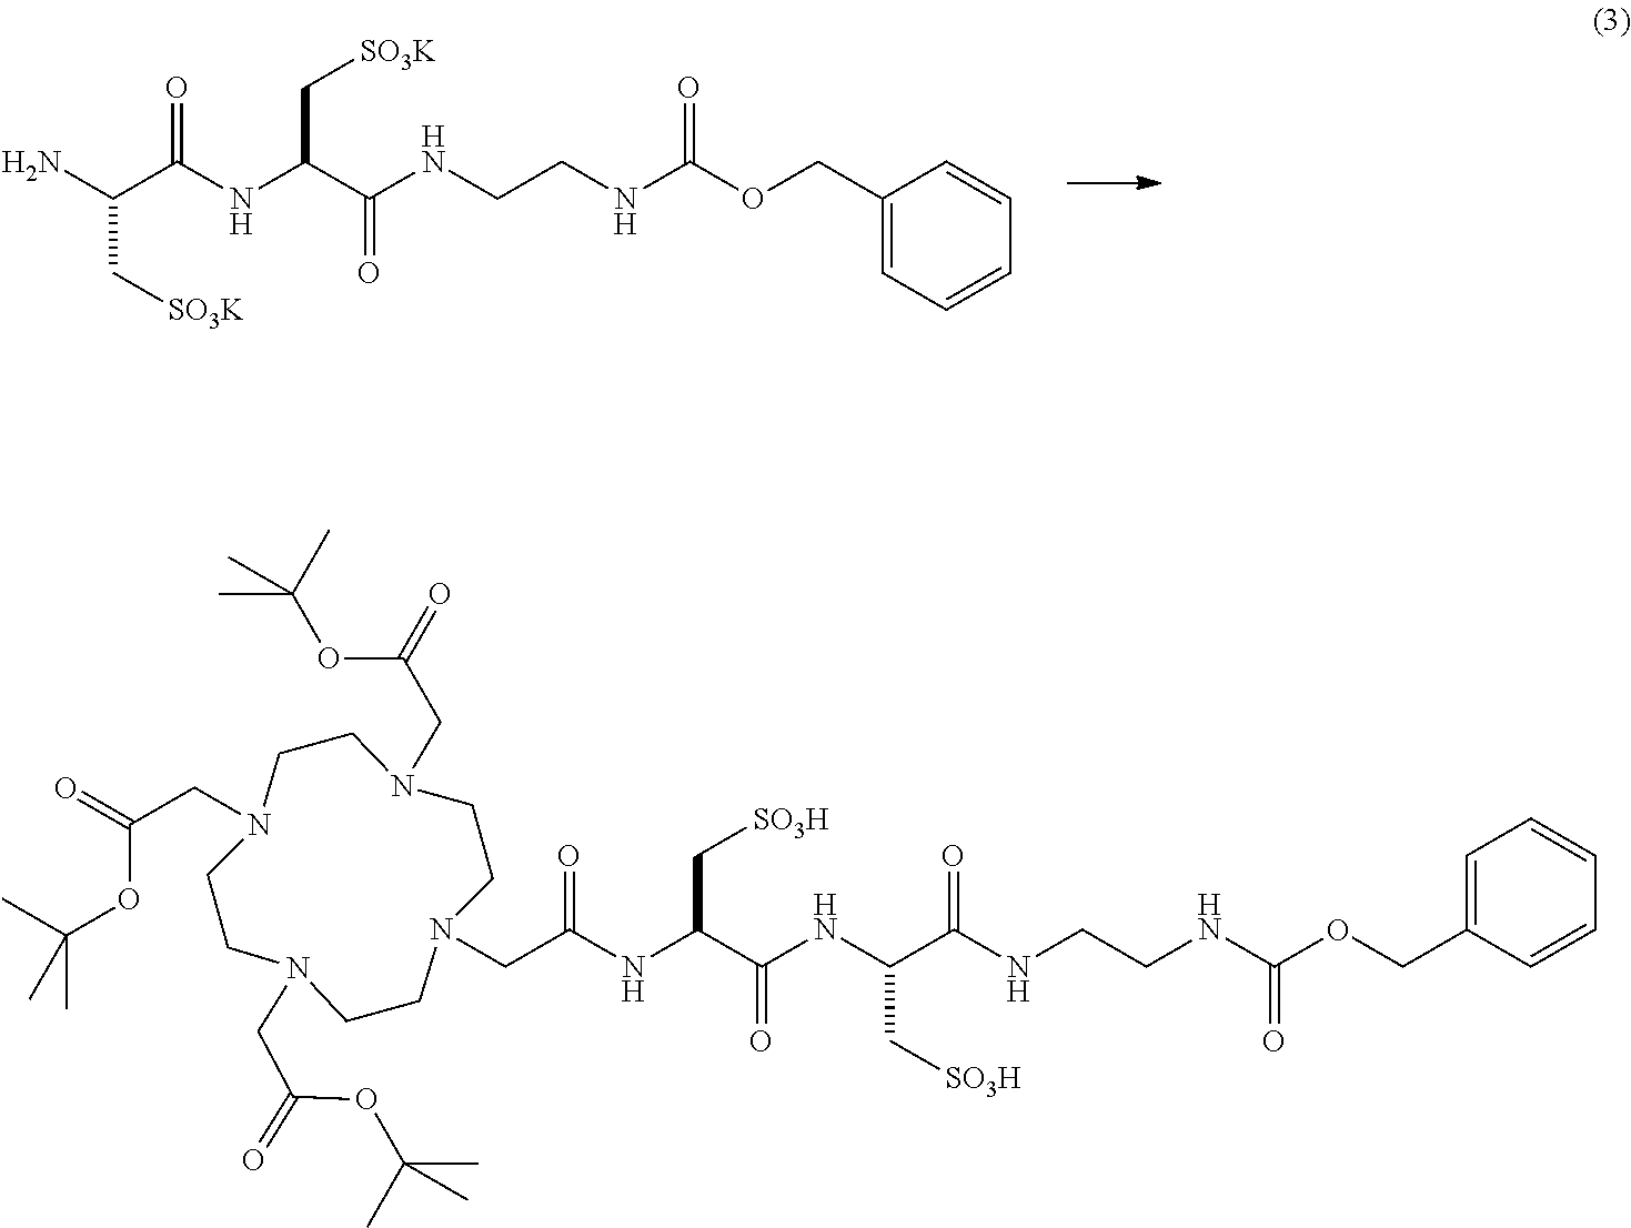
N1(CC(=O)OC(C)(C)C)CCN(CC(=O)OC(C)(C)C)CCN(CC(OC(C)(C)C)=O)CCN(CC(=O)NC(C[SO3H])C(=O)NC(C(NCCNC(OCC2=CC=CC=C2)=O)=O)C[SO3H])CC1.C(C(=O)NC(C[SO3K])C(=O)NCCNC(OCC1=CC=CC=C1)=O)(N)C[SO3K]
